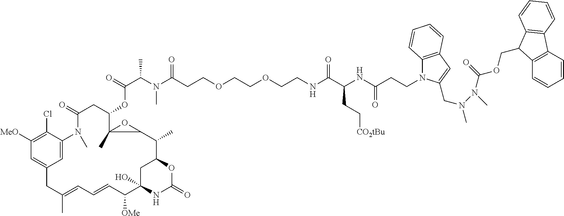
C12=C(C=C(CN(C)N(C(OCC3C4=C(C=CC=C4)C4=C3C=CC=C4)=O)C)N1CCC(NC(C(NCCOCCOCCC(N(C(C(=O)OC1CC(=O)N(C)C3=CC(=CC([MeO])=C3Cl)CC(C)=CC=CC([OMe])C3(O)NC(=O)OC(C3)C(C)C3C1(C)O3)C)C)=O)=O)CC[CO2tBu])=O)C=CC=C2
